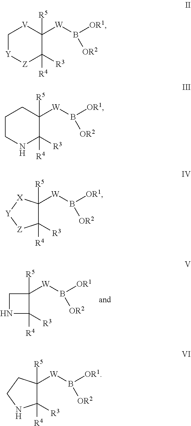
C1([R3])([R4])C([R5])([W]B([OR1])[OR2])CN1.C1[Y][Z]C([R3])([R4])C([R5])([W]B([OR1])[OR2])[V]1.C1CNC([R3])([R4])C([R5])([W]B([OR1])[OR2])C1.C1([R3])([R4])C([R5])([W]B([OR1])[OR2])[X][Y][Z]1.C1([R3])([R4])C([R5])([W]B([OR1])[OR2])CCN1
